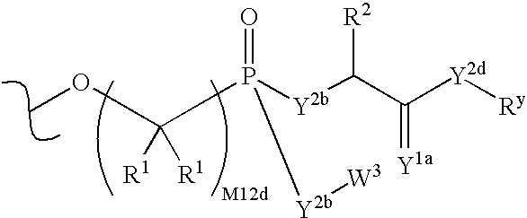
C([R1])([R1])(OC)P([Y2b][W3])([Y2b]C([R2])C([Y2d][Ry])=[Y1a])=O
